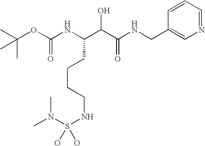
CN(S(NCCCCC(C(O)C(NCC1=CN=CC=C1)=O)NC(OC(C)(C)C)=O)(O)O)C
